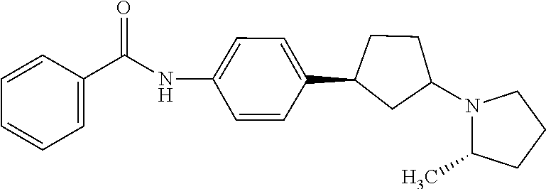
C(C1=CC=CC=C1)(=O)NC1=CC=C(C2CC(N3C(C)CCC3)CC2)C=C1
